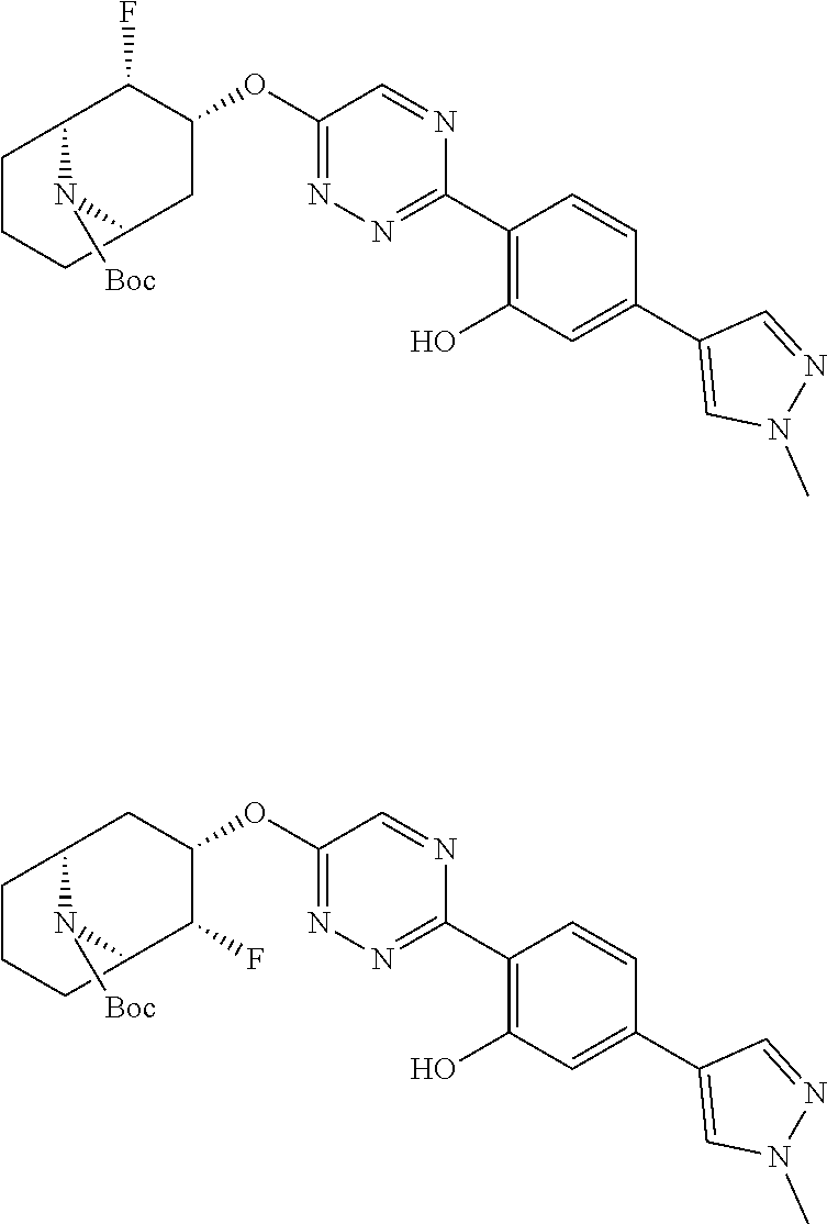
C1(C2=NN=C(OC3C(F)C4N([Boc])C(C3)CCC4)C=N2)=C(O)C=C(C2=CN(C)N=C2)C=C1.C1(C2=NN=C(OC3CC4N([Boc])C(C3F)CCC4)C=N2)=C(O)C=C(C2=CN(C)N=C2)C=C1
